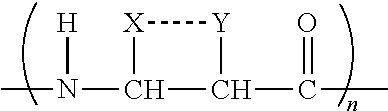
CN([H])C1C(C(=O)C)[Y][X]1
